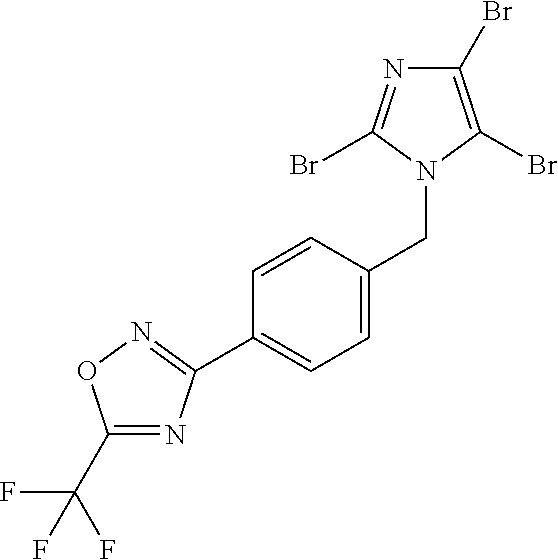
C1(C(F)(F)F)=NC(C2=CC=C(CN3C(Br)=C(Br)N=C3Br)C=C2)=NO1
